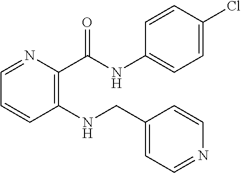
C1(NCC2=CC=NC=C2)=C(C(NC2=CC=C(Cl)C=C2)=O)N=CC=C1
